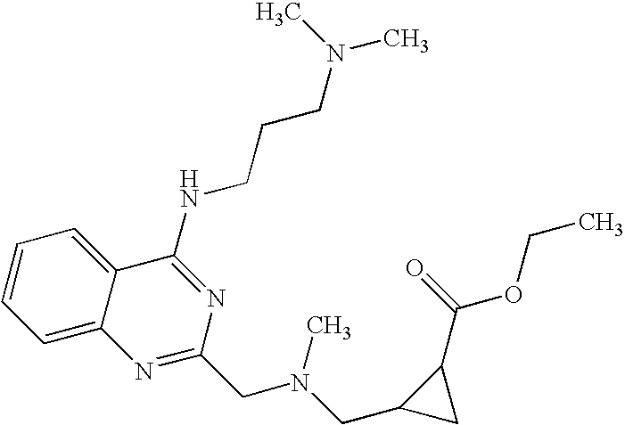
C1=C2C(=CC=C1)C(NCCCN(C)C)=NC(CN(CC1CC1C(OCC)=O)C)=N2
